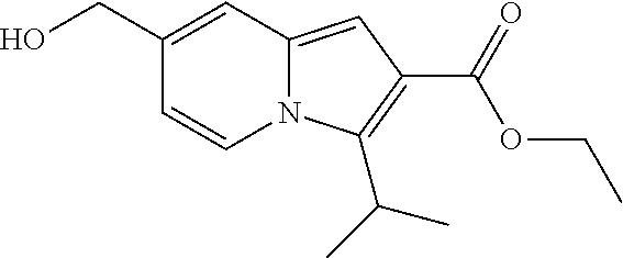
C1(CO)=CC2=CC(C(=O)OCC)=C(C(C)C)N2C=C1
